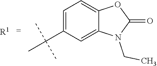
C1=C(C(C)(C)C)C=C2C(=C1)OC(=O)N2CC.[R1]
